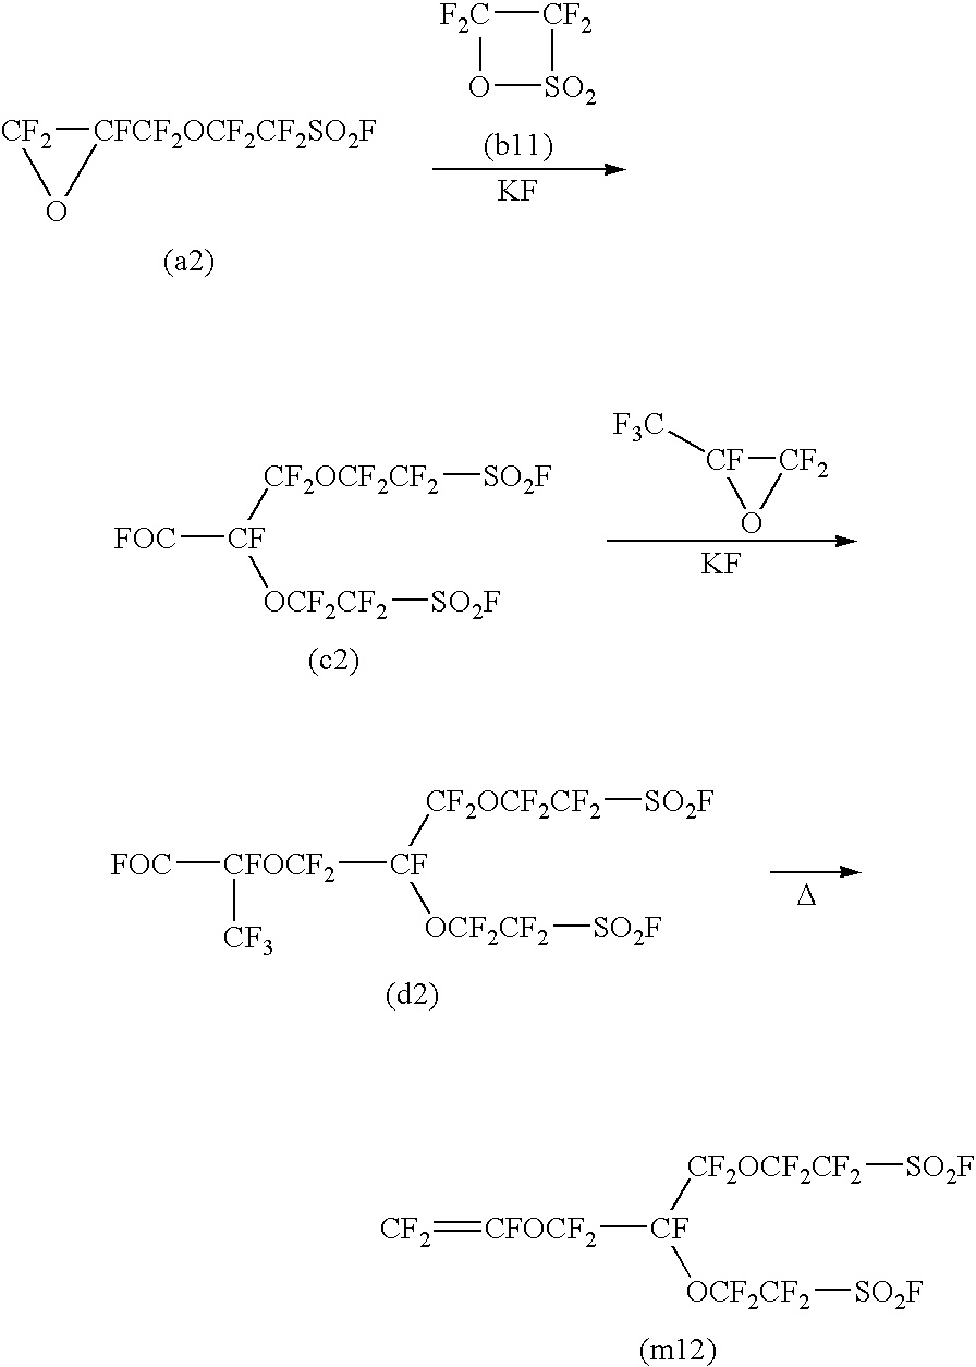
[CF2]1[CFCF2OCF2CF2SO2F]O1.[F2C]1O[SO2][CF2]1.[KF].[CF2]1[CF]([F3C])O1.[KF].[FOC][CF]([CF2OCF2CF2][SO2F])[OCF2CF2][SO2F].[D].[CFOCF2]([CF]([CF2OCF2CF2][SO2F])[OCF2CF2][SO2F])([FOC])[CF3].[CFOCF2]([CF]([CF2OCF2CF2][SO2F])[OCF2CF2][SO2F])=[CF2]
